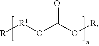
[R][R1]OC(O[R])=O
